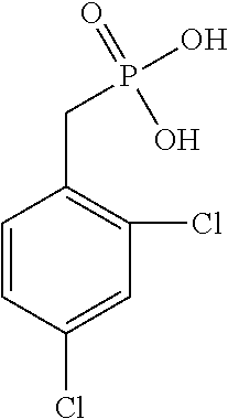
C1=CC(Cl)=CC(Cl)=C1CP(=O)(O)O
